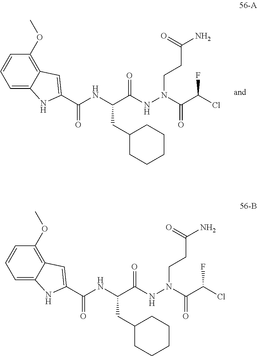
C(C(NN(CCC(N)=O)C(C(Cl)F)=O)=O)(NC(C1=CC2=C(OC)C=CC=C2N1)=O)CC1CCCCC1.C(C(NN(CCC(N)=O)C(C(Cl)F)=O)=O)(NC(C1=CC2=C(OC)C=CC=C2N1)=O)CC1CCCCC1
